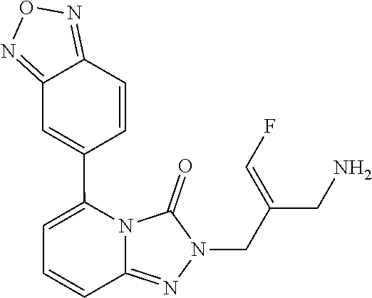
N1=C2C=CC=C(C3=CC4=NON=C4C=C3)N2C(=O)N1CC(=CF)CN
